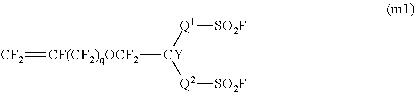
[CF(CF2)qOCF2]([CY]([Q1][SO2F])[Q2][SO2F])=[CF2]
